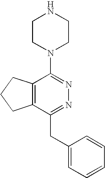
C12=C(C(CC3=CC=CC=C3)=NN=C1N1CCNCC1)CCC2
